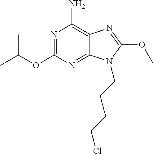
N1=C(OC(C)C)N=C2C(=C1N)N=C(OC)N2CCCCCl
